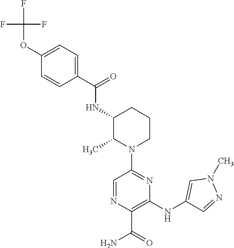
C1(C(=O)NC2C(C)N(C3=NC(NC4=CN(C)N=C4)=C(C(=O)N)N=C3)CCC2)=CC=C(OC(F)(F)F)C=C1
